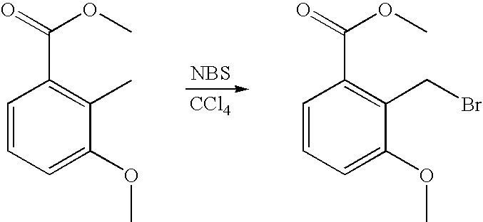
[NBS].[CCl4].C1=CC=C(OC)C(C)=C1C(=O)OC.C1=CC=C(OC)C(CBr)=C1C(=O)OC
